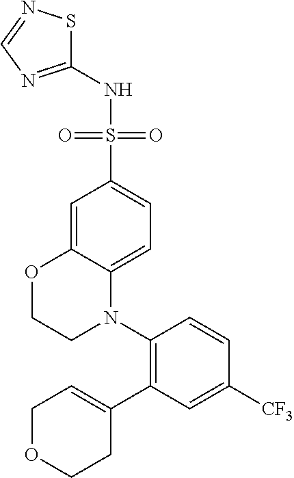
C1(C2=CCOCC2)=C(N2C3=CC=C(S(=O)(=O)NC4=NC=NS4)C=C3OCC2)C=CC([CF3])=C1
